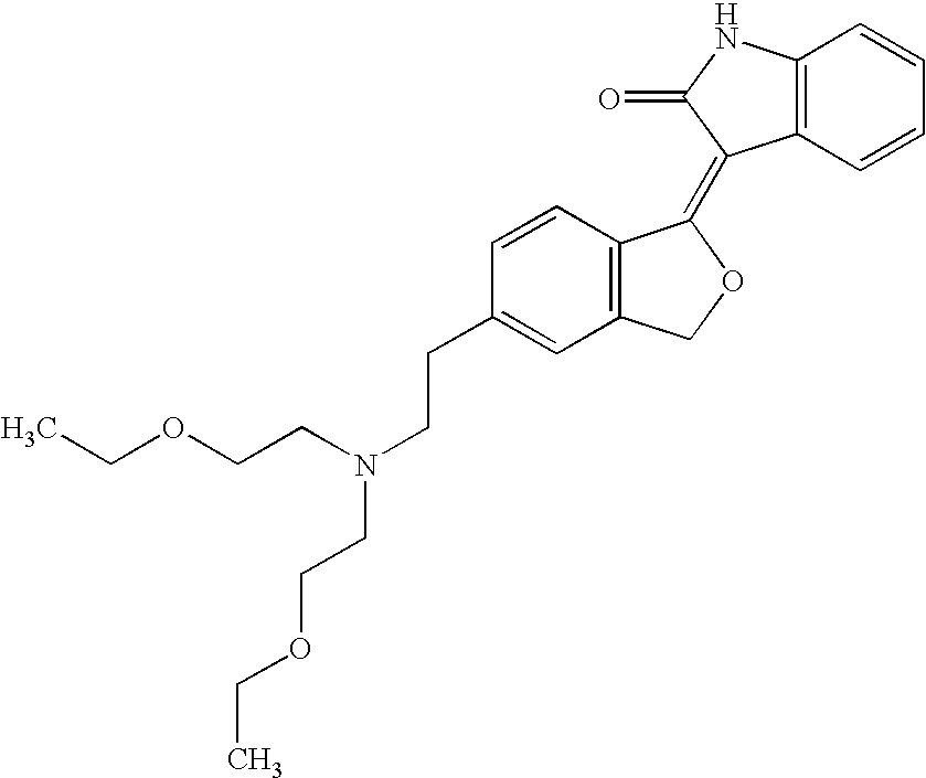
C12=C(C=CC=C1)C(=C1C3=C(CO1)C=C(CCN(CCOCC)CCOCC)C=C3)C(=O)N2
